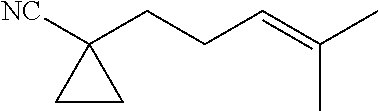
[NC]C1(CCC=C(C)C)CC1
